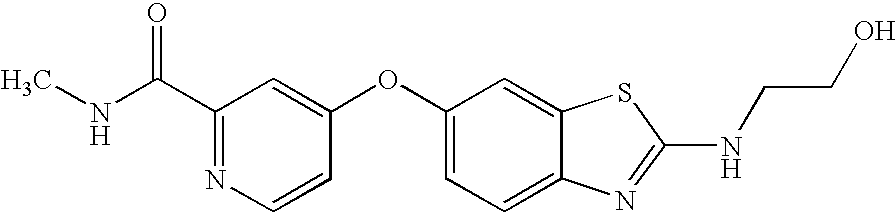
N1=C(C(=O)NC)C=C(OC2=CC=C3C(=C2)SC(NCCO)=N3)C=C1
